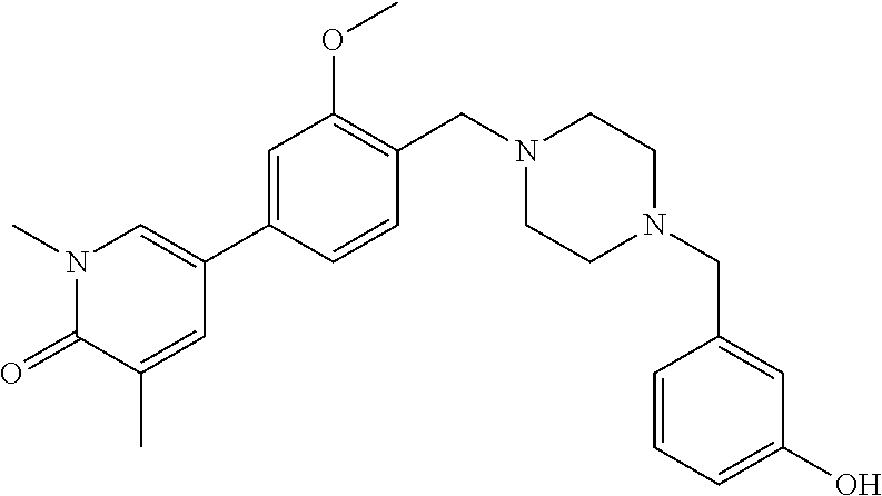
N1(C)C(=O)C(C)=CC(C2=CC(OC)=C(CN3CCN(CC4=CC(O)=CC=C4)CC3)C=C2)=C1
